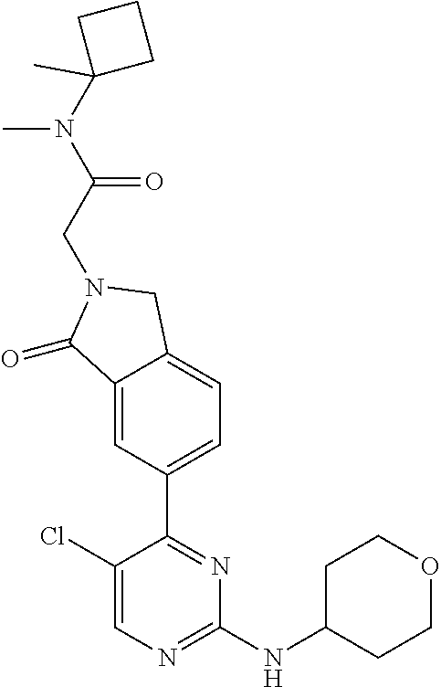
C1CC(NC2=NC=C(Cl)C(C3=CC=C4C(=C3)C(=O)N(CC(=O)N(C3(C)CCC3)C)C4)=N2)CCO1
